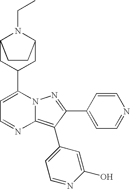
C12CC(C3=CC=NC4=C(C5=CC=NC(O)=C5)C(C5=CC=NC=C5)=NN34)CC(N1CC)CC2
